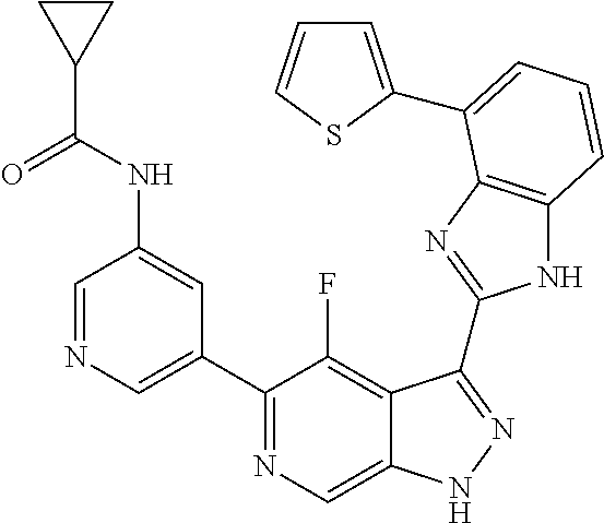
C1=NC=C(C2=NC=C3C(=C2F)C(C2=NC4=C(N2)C=CC=C4C2=CC=CS2)=NN3)C=C1NC(C1CC1)=O
